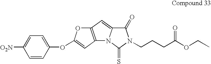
C12=C(C=C(OC3=CC=C([O2N])C=C3)O1)N1C(=C2)C(=O)N(CCCC(OCC)=O)C1=S
